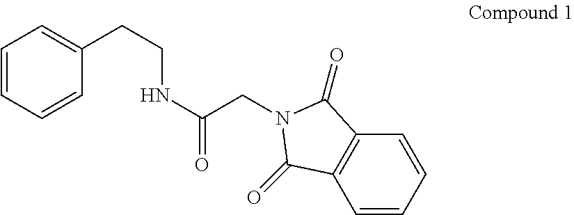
C1=CC=CC(CCNC(CN2C(=O)C3=C(C=CC=C3)C2=O)=O)=C1
